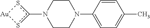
c1(N2CCN(C3=CC=C(C)C=C3)CC2)s[Au]s1
